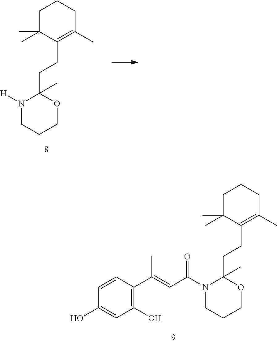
N1([H])CCCOC1(CCC1=C(C)CCCC1(C)C)C.C(C=C(C1=C(O)C=C(O)C=C1)C)(=O)N1CCCOC1(CCC1=C(C)CCCC1(C)C)C
